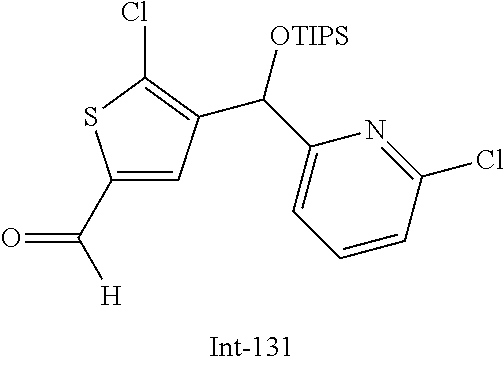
C([H])(=O)C1=CC(C(C2=CC=CC(Cl)=N2)[OTIPS])=C(Cl)S1
